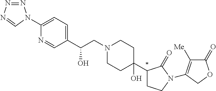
C(CN1CCC(C2CCN(C3=C([Me])C(=O)OC3)C2=O)(O)CC1)(C1=CC=C(N2N=NN=C2)N=C1)O
